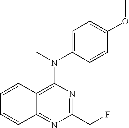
C12=NC(CF)=NC(N(C3=CC=C(OC)C=C3)C)=C1C=CC=C2
